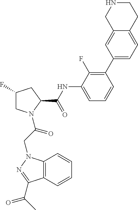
C12=C(N(CC(=O)N3CC(F)CC3C(NC3=CC=CC(C4=CC=C5C(=C4)CNCC5)=C3F)=O)N=C1C(C)=O)C=CC=C2
